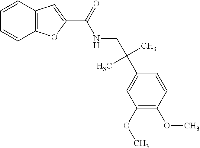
C1=CC2=C(C=C1)OC(C(=O)NCC(C1=CC(OC)=C(OC)C=C1)(C)C)=C2
